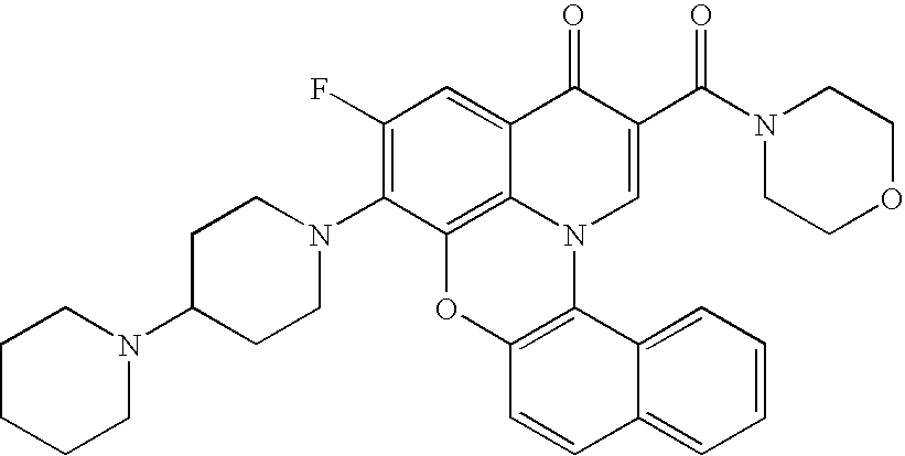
C1(F)=C(N2CCC(N3CCCCC3)CC2)C2=C3C(=C1)C(=O)C(C(N1CCOCC1)=O)=CN3C1=C(O2)C=CC2=CC=CC=C12
